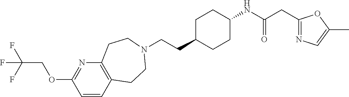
C(CC1CCC(NC(CC2=NC=C(C)O2)=O)CC1)N1CCC2=C(N=C(OCC(F)(F)F)C=C2)CC1
